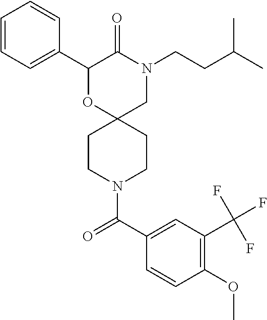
N1(CCC(C)C)CC2(OC(C3=CC=CC=C3)C1=O)CCN(C(C1=CC(C(F)(F)F)=C(OC)C=C1)=O)CC2
